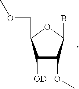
C1([OD])C(OC)C(B)OC1COC
